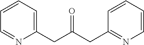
C1(CC(CC2=NC=CC=C2)=O)=CC=CC=N1
